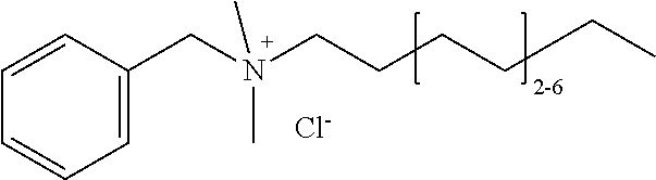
C1=C(CN(CCCCCC)(C)C)C=CC=C1.[Cl-]
